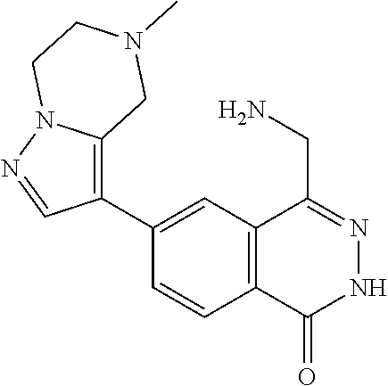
C1(C2=C3N(N=C2)CCN(C)C3)=CC2=C(C=C1)C(=O)NN=C2CN
